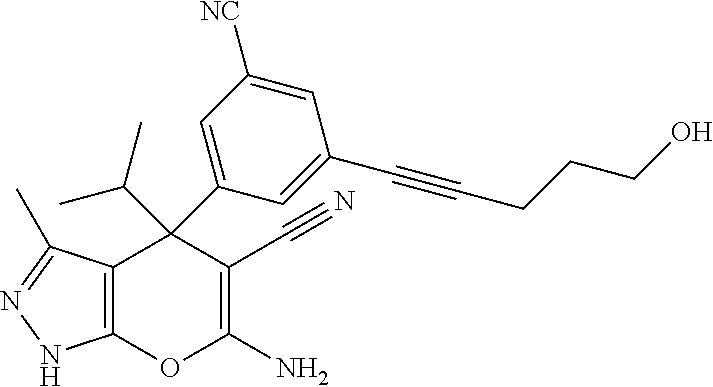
C12=C(C(C)=NN1)C(C1=CC([NC])=CC(C#CCCCO)=C1)(C(C)C)C(C#N)=C(N)O2
